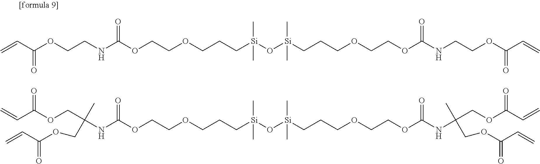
C(=O)(C=C)OCCNC(OCCOCCC[Si](O[Si](CCCOCCOC(NCCOC(C=C)=O)=O)(C)C)(C)C)=O.C(NC(OCCOCCC[Si](O[Si](CCCOCCOC(NC(C)(COC(C=C)=O)COC(C=C)=O)=O)(C)C)(C)C)=O)(C)(COC(C=C)=O)COC(C=C)=O
